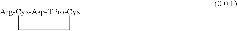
[Arg-Cys-Asp-TPro-Cys]1CC1
